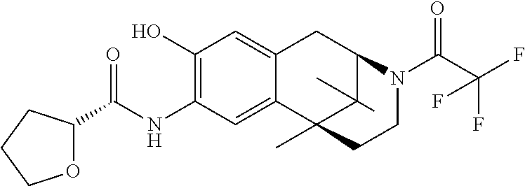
C1(O)=C(NC(C2OCCC2)=O)C=C2C(=C1)CC1C(C)(C)C2(C)CCN1C(C(F)(F)F)=O
